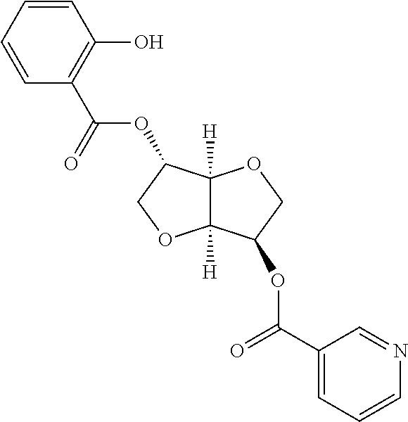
C1=CC=CC(C(=O)OC2C3([H])C([H])(OC2)C(OC(C2=CC=CN=C2)=O)CO3)=C1O
